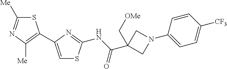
C1([Me])=NC([Me])=C(C2=CSC(NC(C3(C[OMe])CN(C4=CC=C([CF3])C=C4)C3)=O)=N2)S1
